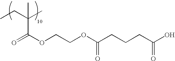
CCC(C)(C(OCCOC(CCCC(O)=O)=O)=O)C
